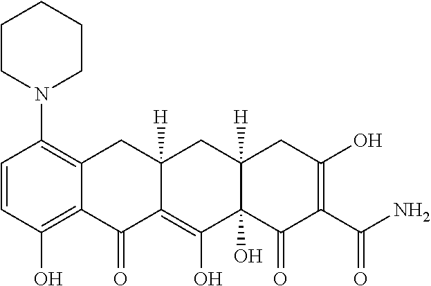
C1=CC(O)=C2C(=C1N1CCCCC1)CC1([H])C(=C(O)C3(O)C([H])(C1)CC(O)=C(C(N)=O)C3=O)C2=O
